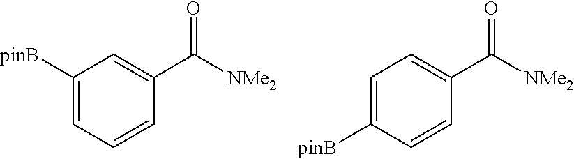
C1([pinB])=CC=CC(C(=O)[NMe2])=C1.C1=C([pinB])C=CC(C(=O)[NMe2])=C1
